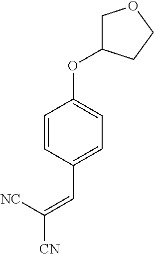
C1=CC(C=C([CN])[NC])=CC=C1OC1COCC1
